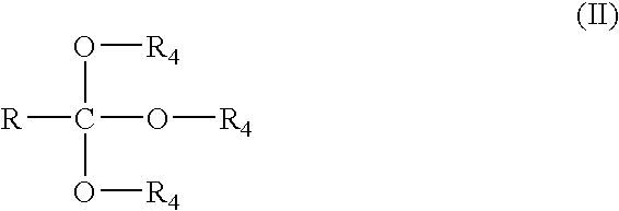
[R]C(O[R4])(O[R4])O[R4]
